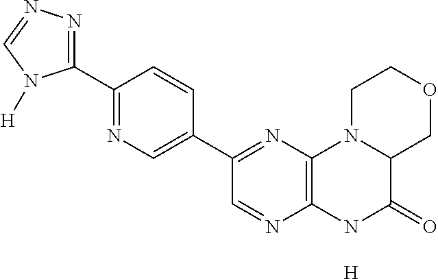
C1(C2=NN=CN2[H])=NC=C(C2=NC3=C(N=C2)NC(=O)C2N3CCOC2)C=C1.[H]
